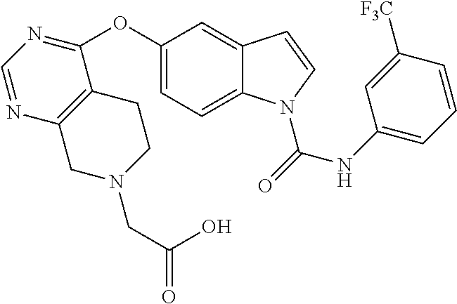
C1(OC2=NC=NC3=C2CCN(CC(O)=O)C3)=CC=C2C(=C1)C=CN2C(=O)NC1=CC=CC([F3C])=C1
